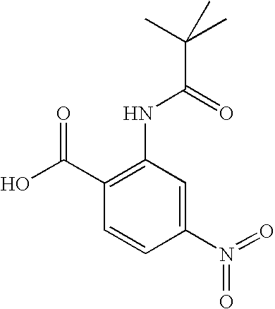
C1(N(=O)=O)=CC(NC(C(C)(C)C)=O)=C(C(O)=O)C=C1
